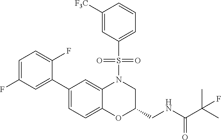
C1=C(F)C=C(C2=CC=C3C(=C2)N(S(C2=CC=CC([F3C])=C2)(=O)=O)CC(CNC(=O)C(C)(C)F)O3)C(F)=C1
